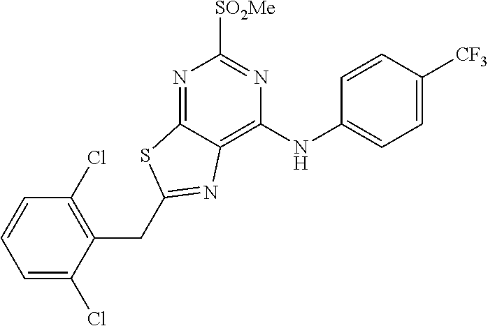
C1=C(Cl)C(CC2=NC3=C(NC4=CC=C([CF3])C=C4)N=C([SO2Me])N=C3S2)=C(Cl)C=C1
